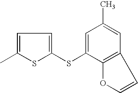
C1=C(SC2=CC=C(C)S2)C2=C(C=C1C)C=CO2
